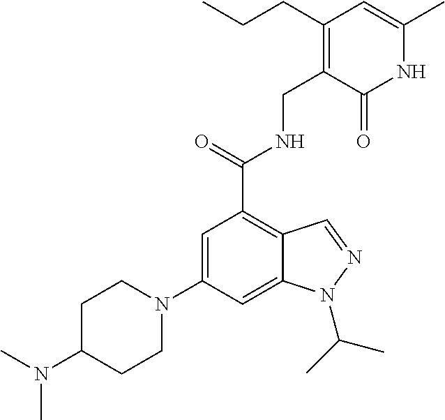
C1=C(N2CCC(N(C)C)CC2)C=C2C(=C1C(=O)NCC1=C(CCC)C=C(C)NC1=O)C=NN2C(C)C
